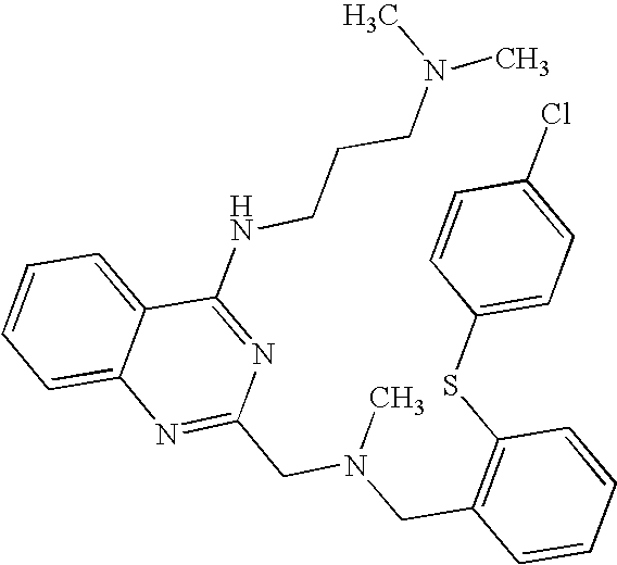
C1=CC=C2C(=C1)N=C(CN(CC1=C(SC3=CC=C(Cl)C=C3)C=CC=C1)C)N=C2NCCCN(C)C
